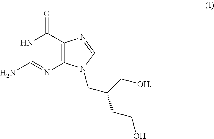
C12=C(C(=O)NC(N)=N1)N=CN2CC(C[OH])CCO
